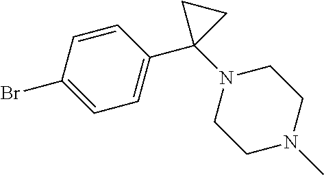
C1=CC(Br)=CC=C1C1(N2CCN(C)CC2)CC1
